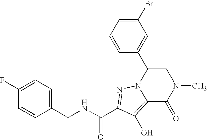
N(CC1=CC=C(F)C=C1)C(C1=NN2C(C3=CC(Br)=CC=C3)CN(C)C(=O)C2=C1O)=O
